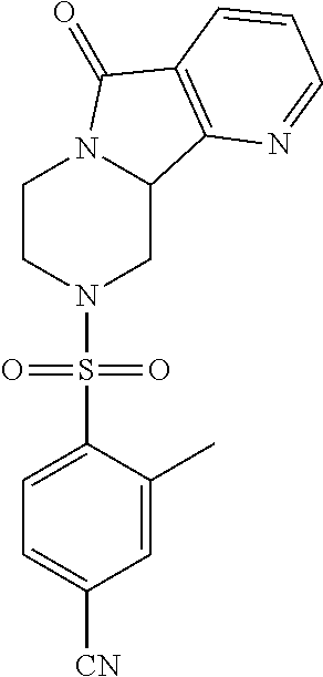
C1CN(S(C2=CC=C([CN])C=C2C)(=O)=O)CC2N1C(=O)C1=C2N=CC=C1
